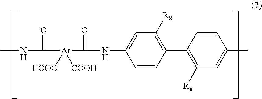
CNC(=O)[Ar](C(=O)NC1=CC([R8])=C(C2=C([R8])C=C(C)C=C2)C=C1)([HOOC])[COOH]
